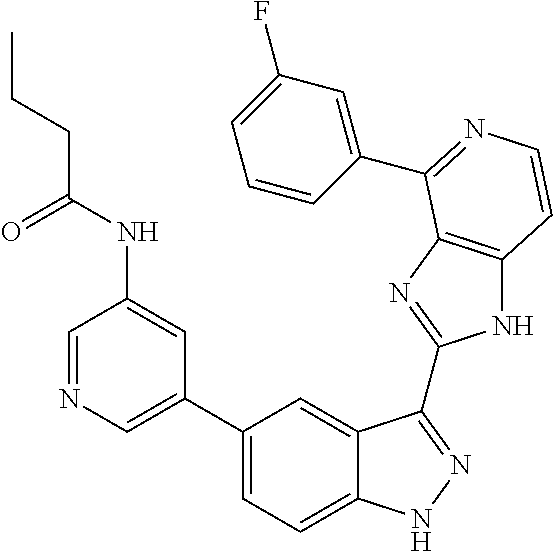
C1(C2=CN=CC(NC(CCC)=O)=C2)=CC=C2C(=C1)C(C1=NC3=C(N1)C=CN=C3C1=CC(F)=CC=C1)=NN2
